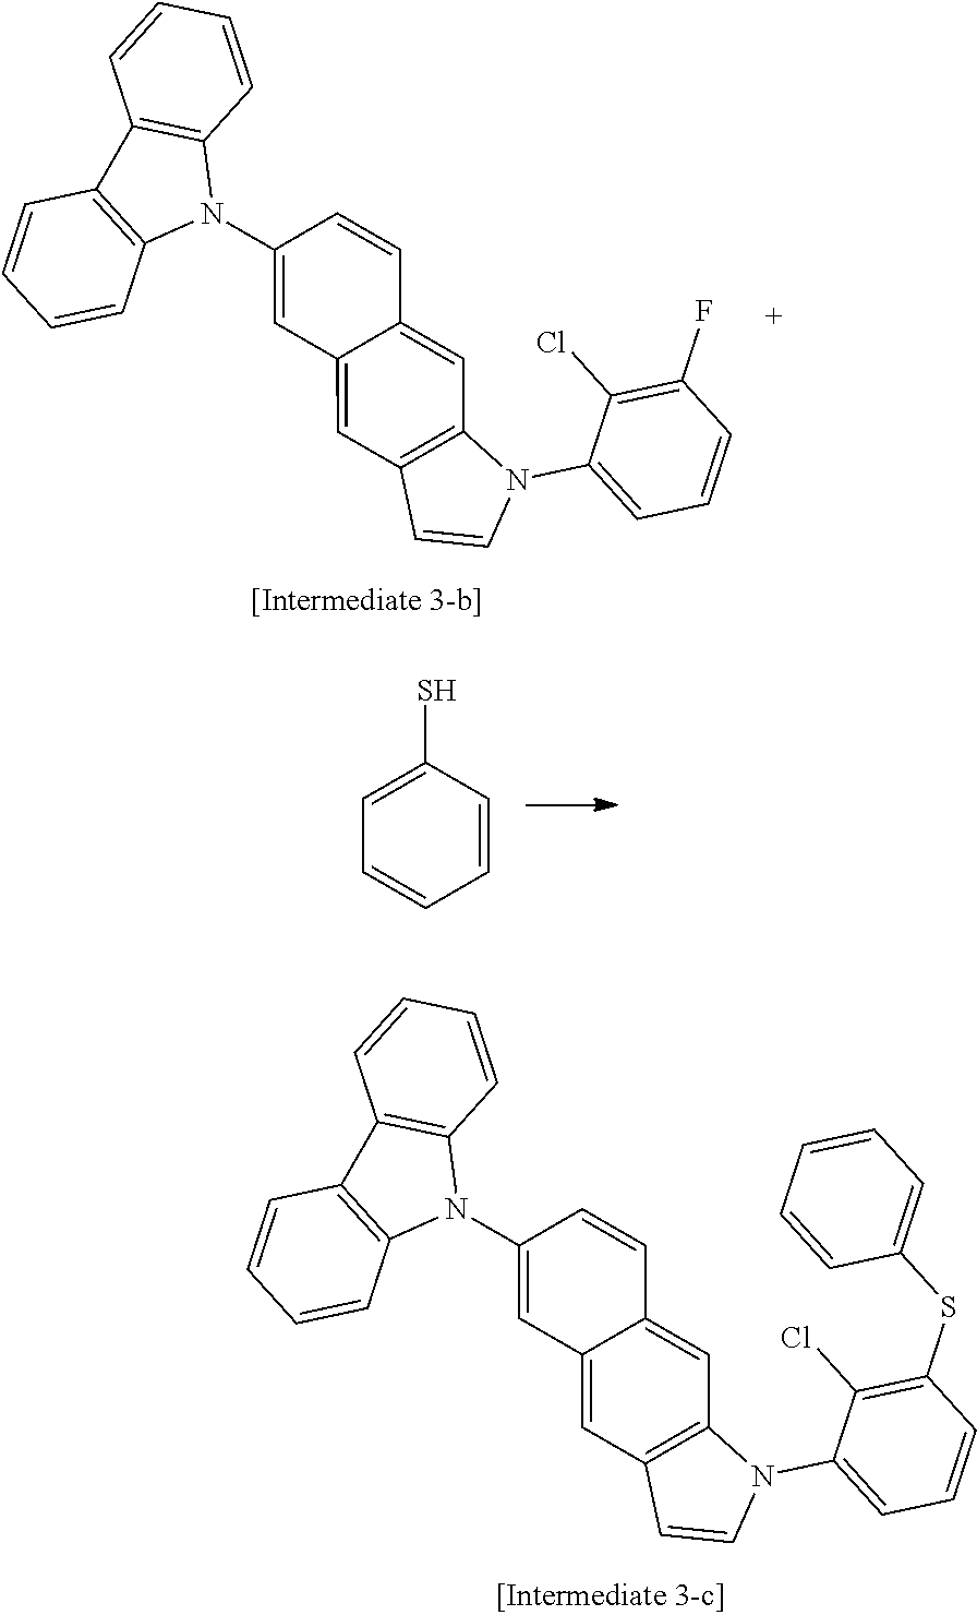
C12=C(N(C3=CC=CC(F)=C3Cl)C=C1)C=C1C=CC(N3C4=C(C=CC=C4)C4=C3C=CC=C4)=CC1=C2.C1=C(S)C=CC=C1.C12=C(N(C3=CC=CC(SC4=CC=CC=C4)=C3Cl)C=C1)C=C1C=CC(N3C4=C(C=CC=C4)C4=C3C=CC=C4)=CC1=C2
